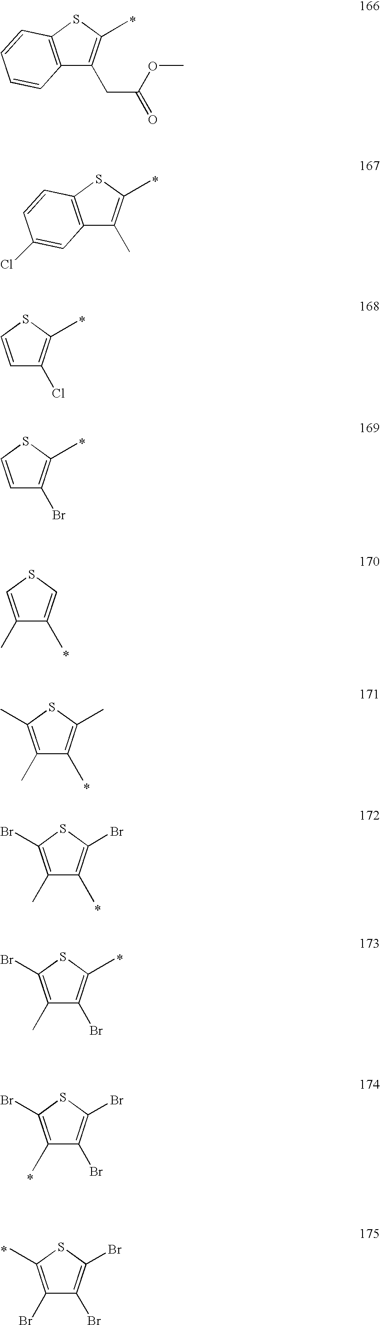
C12=C(SC(C)=C1CC(=O)OC)C=CC=C2.C12=C(SC(C)=C1C)C=CC(Cl)=C2.C1=CSC(C)=C1Cl.C1=CSC(C)=C1Br.C1(C)=CSC=C1C.C1(C)=C(C)SC(C)=C1C.C1(C)=C(Br)SC(Br)=C1C.C1(C)=C(Br)SC(C)=C1Br.C1(C)=C(Br)SC(Br)=C1Br.C1(Br)=C(C)SC(Br)=C1Br
